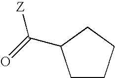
C1CCCC1C(=O)[Z]
